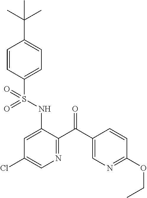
C1=CC(S(NC2=CC(Cl)=CN=C2C(C2=CN=C(OCC)C=C2)=O)(=O)=O)=CC=C1C(C)(C)C
